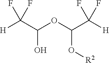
[H]C(C(OC(C([H])(F)F)O[R2])O)(F)F
